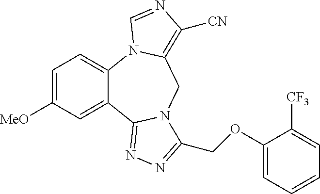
C12=CC=C([MeO])C=C1C1=NN=C(COC3=CC=CC=C3[CF3])N1CC1=C([CN])N=CN21
